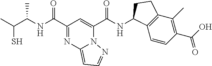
C(S)(C)C(NC(C1=NC2=CC=NN2C(C(NC2C3=C(C(C)=C(C(O)=O)C=C3)CC2)=O)=C1)=O)C
